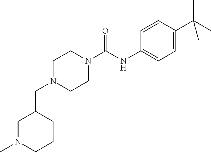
C(N1CCN(C(NC2=CC=C(C(C)(C)C)C=C2)=O)CC1)C1CN(C)CCC1
